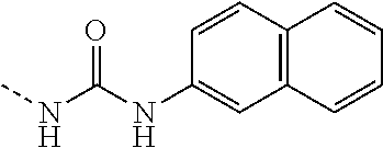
CNC(NC1=CC2=C(C=C1)C=CC=C2)=O
